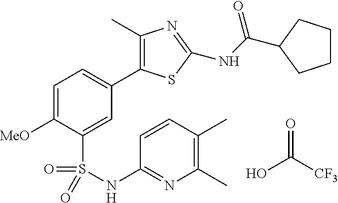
C1=C([MeO])C(S(=O)(=O)NC2=NC(C)=C(C)C=C2)=CC(C2=C(C)N=C(NC(=O)C3CCCC3)S2)=C1.OC(=O)[CF3]
